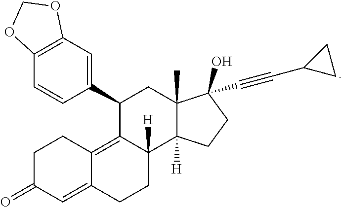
C1=CC2=C(C=C1C1CC3(C)C([H])(C4([H])CCC5=CC(=O)CCC5=C14)CCC3(O)C#CC1CC1)OCO2
